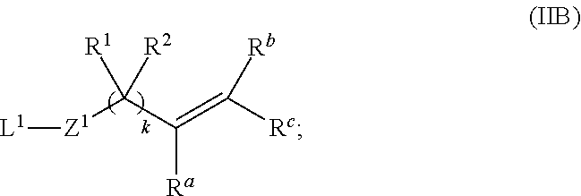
[L1][Z1]C(C([Ra])=C([Rc])[Rb])([R1])[R2]
